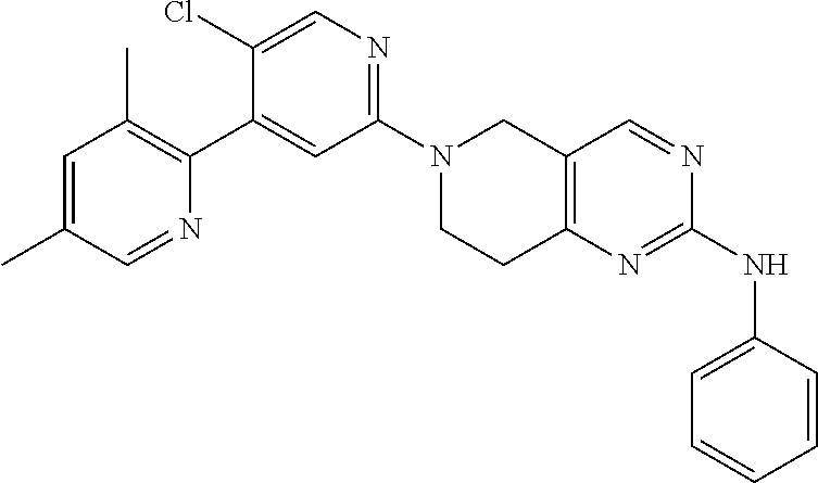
N1(C2=NC=C(Cl)C(C3=C(C)C=C(C)C=N3)=C2)CCC2=C(C1)C=NC(NC1=CC=CC=C1)=N2
